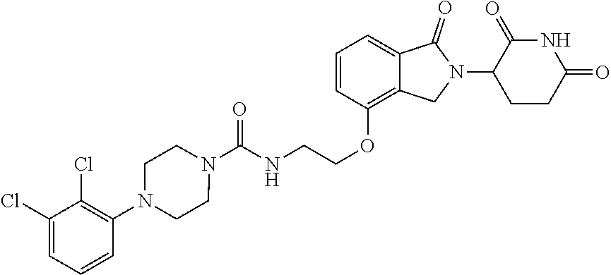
C(COC1=C2C(=CC=C1)C(=O)N(C1CCC(=O)NC1=O)C2)NC(N1CCN(C2=C(Cl)C(Cl)=CC=C2)CC1)=O
